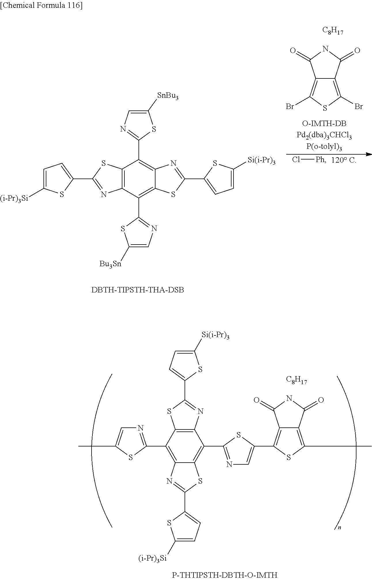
C1(C2=NC3=C(C4=NC=C(C)S4)C4=C(C(C5=NC=C(C6=C7C(=C(C)S6)C(=O)NC7=O)S5)=C3S2)N=C(C2=CC=C([Si(i-Pr)3])S2)S4)=CC=C([(i-Pr)3Si])S1.[C8H17].C12=C(C(C3=NC=C([Bu3Sn])S3)=C3C(=C1C1=NC=C([SnBu3])S1)N=C(C1=CC=C([Si(i-Pr)3])S1)S3)N=C(C1=CC=C([(i-Pr)3Si])S1)S2.[DBTH-TIPSTH-THA-DSB].Cl[Ph].C12=C(Br)SC(Br)=C1C(=O)NC2=O.[C8H17]
